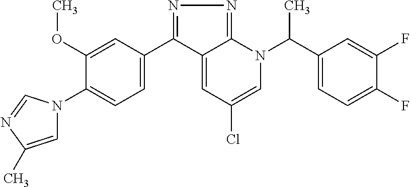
C1(C2=NN=C3C2=CC(Cl)=CN3C(C2=CC=C(F)C(F)=C2)C)=CC=C(N2C=C(C)N=C2)C(OC)=C1
